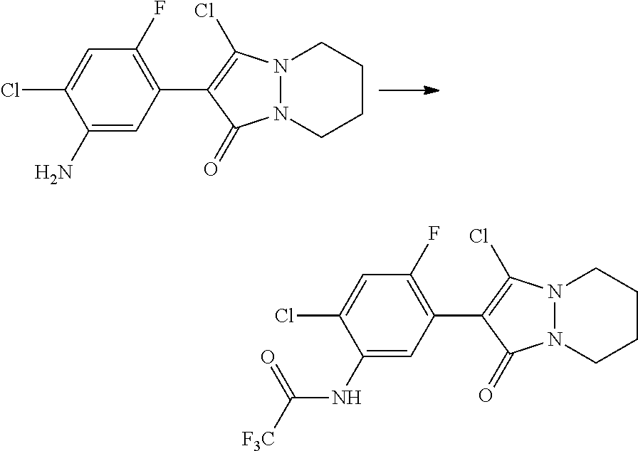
C1(N)=CC(C2=C(Cl)N3N(C2=O)CCCC3)=C(F)C=C1Cl.C1(NC([F3C])=O)=CC(C2=C(Cl)N3N(C2=O)CCCC3)=C(F)C=C1Cl
